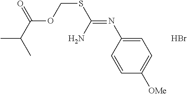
C1=CC([OMe])=CC=C1N=C(SCOC(C(C)C)=O)N.Br
